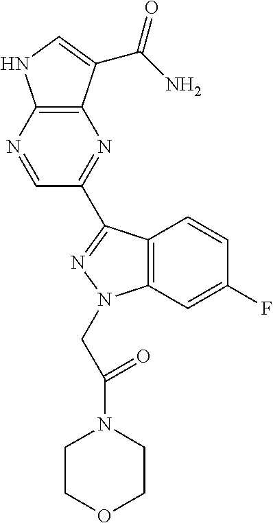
C12=C(C(C(N)=O)=CN1)N=C(C1=NN(CC(N3CCOCC3)=O)C3=C1C=CC(F)=C3)C=N2
